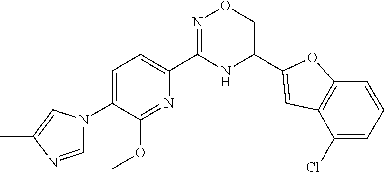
C1=C(N2C=NC(C)=C2)C(OC)=NC(C2=NOCC(C3=CC4=C(O3)C=CC=C4Cl)N2)=C1
